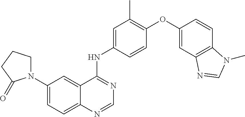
C1(N2CCCC2=O)=CC=C2C(=C1)C(NC1=CC(C)=C(OC3=CC4=C(C=C3)N(C)C=N4)C=C1)=NC=N2
